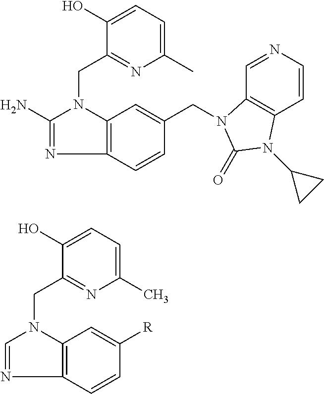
C12=C(C=CC(CN3C4=C(C=CN=C4)N(C4CC4)C3=O)=C1)N=C(N)N2CC1=NC(C)=CC=C1O.C12=C(C=CC([R])=C1)N=CN2CC1=NC(C)=CC=C1O
